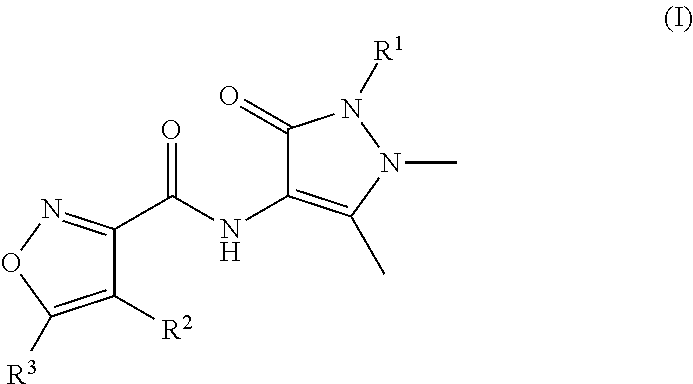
C1([R2])=C([R3])ON=C1C(NC1=C(C)N(C)N([R1])C1=O)=O
